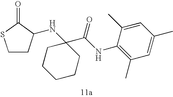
C1CC(NC2(C(NC3=C(C)C=C(C)C=C3C)=O)CCCCC2)C(=O)S1
